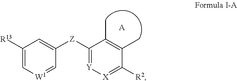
C1([R13])=C[W1]=CC([Z]C2=[Y][X]=C([R2])C(C)=C2C)=C1.[A]
